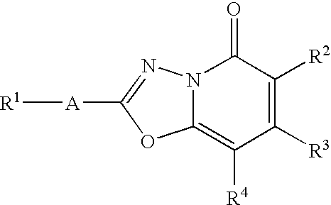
C12=C([R4])C([R3])=C([R2])C(=O)N1N=C([A][R1])O2
